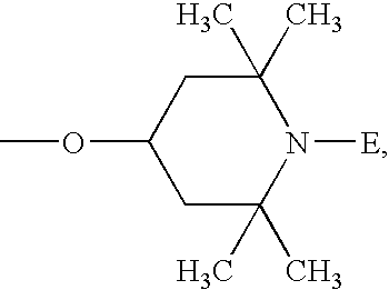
C1(C)(C)CC(OC)CC(C)(C)N1[E]
